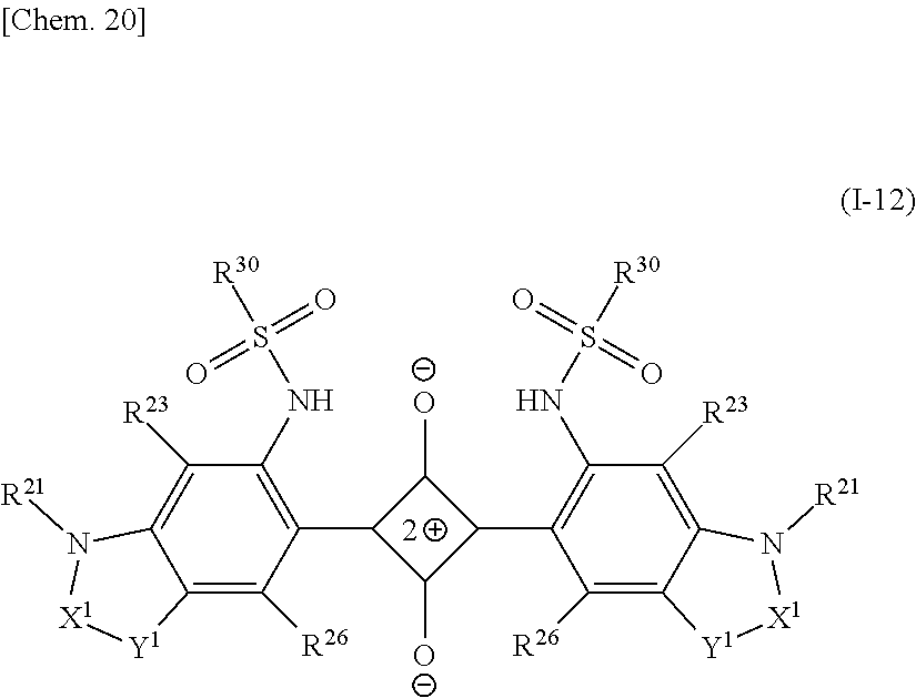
C1(C2=C(NS([R30])(=O)=O)C([R23])=C3C(=C2[R26])[Y1][X1]N3[R21])C([O-])C(C2=C(NS([R30])(=O)=O)C([R23])=C3C(=C2[R26])[Y1][X1]N3[R21])C1[O-]
